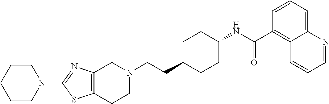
C1(N2CCCCC2)=NC2=C(S1)CCN(CCC1CCC(NC(C3=C4C(=CC=C3)N=CC=C4)=O)CC1)C2
